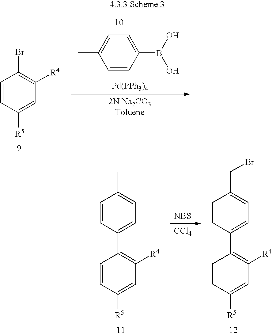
C1=CC([R5])=CC([R4])=C1Br.C1=CC(B(O)O)=CC=C1C.[Pd(PPh3)4].C1=CC([R5])=CC([R4])=C1C1=CC=C(C)C=C1.[NBS].[CCl4].C1=CC([R5])=CC([R4])=C1C1=CC=C(CBr)C=C1
